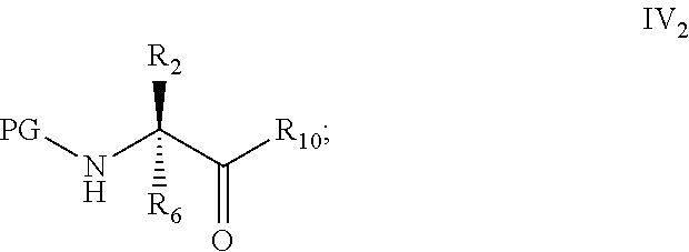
[PG]NC(C([R10])=O)([R2])[R6]
